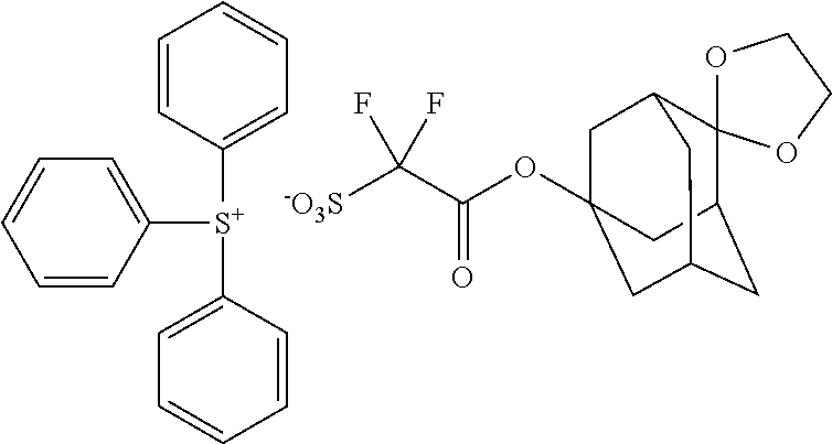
C12(C3CC4CC(OC(C([-O3S])(F)F)=O)(CC1C4)C3)OCCO2.C1=CC([S+](C2=CC=CC=C2)C2=CC=CC=C2)=CC=C1
